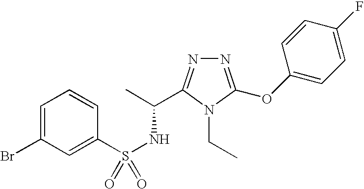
N1=C(OC2=CC=C(F)C=C2)N(CC)C(C(C)NS(=O)(C2=CC(Br)=CC=C2)=O)=N1
